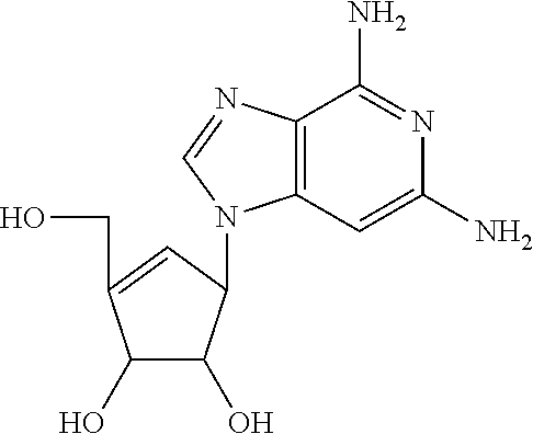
C1(O)C(O)C(N2C3=C(N=C2)C(N)=NC(N)=C3)C=C1CO
